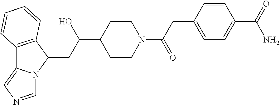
C12=C(C(CC(C3CCN(C(CC4=CC=C(C(=O)N)C=C4)=O)CC3)O)N3C1=CN=C3)C=CC=C2
